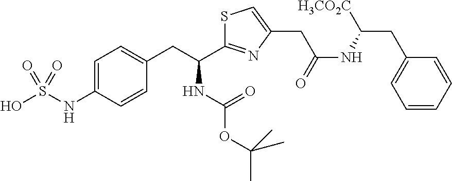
C1=C(NS(O)(=O)=O)C=CC(CC(NC(OC(C)(C)C)=O)C2=NC(CC(NC(CC3=CC=CC=C3)[H3CO2C])=O)=CS2)=C1
